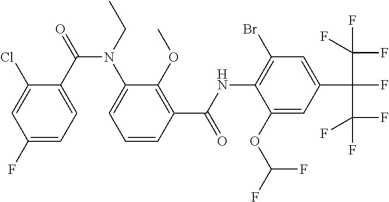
C1(F)=CC=C(C(=O)N(C2=CC=CC(C(NC3=C(Br)C=C(C(C(F)(F)F)(C(F)(F)F)F)C=C3OC(F)F)=O)=C2OC)CC)C(Cl)=C1
